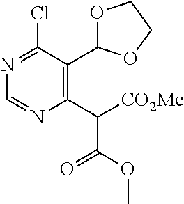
N1=C(Cl)C(C2OCCO2)=C(C(C(=O)OC)[CO2Me])N=C1
